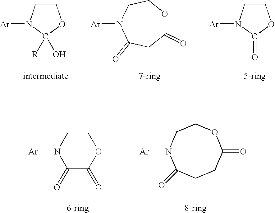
C1CN([Ar])C([R])(O)O1.C1CN([Ar])C(=O)O1.N1([Ar])C(=O)CC(=O)OCC1.C1CN([Ar])C(=O)C(=O)O1.N1([Ar])C(=O)CCC(=O)OCC1
